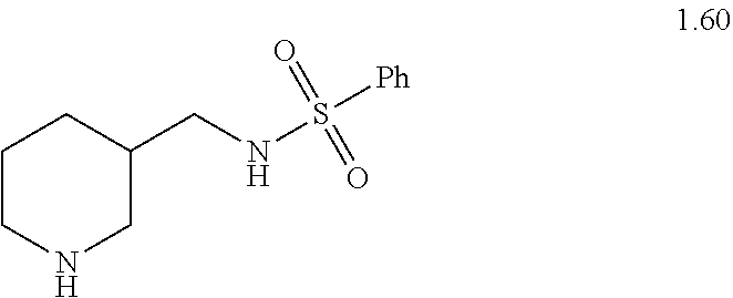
C1CNCC(CNS([Ph])(=O)=O)C1
